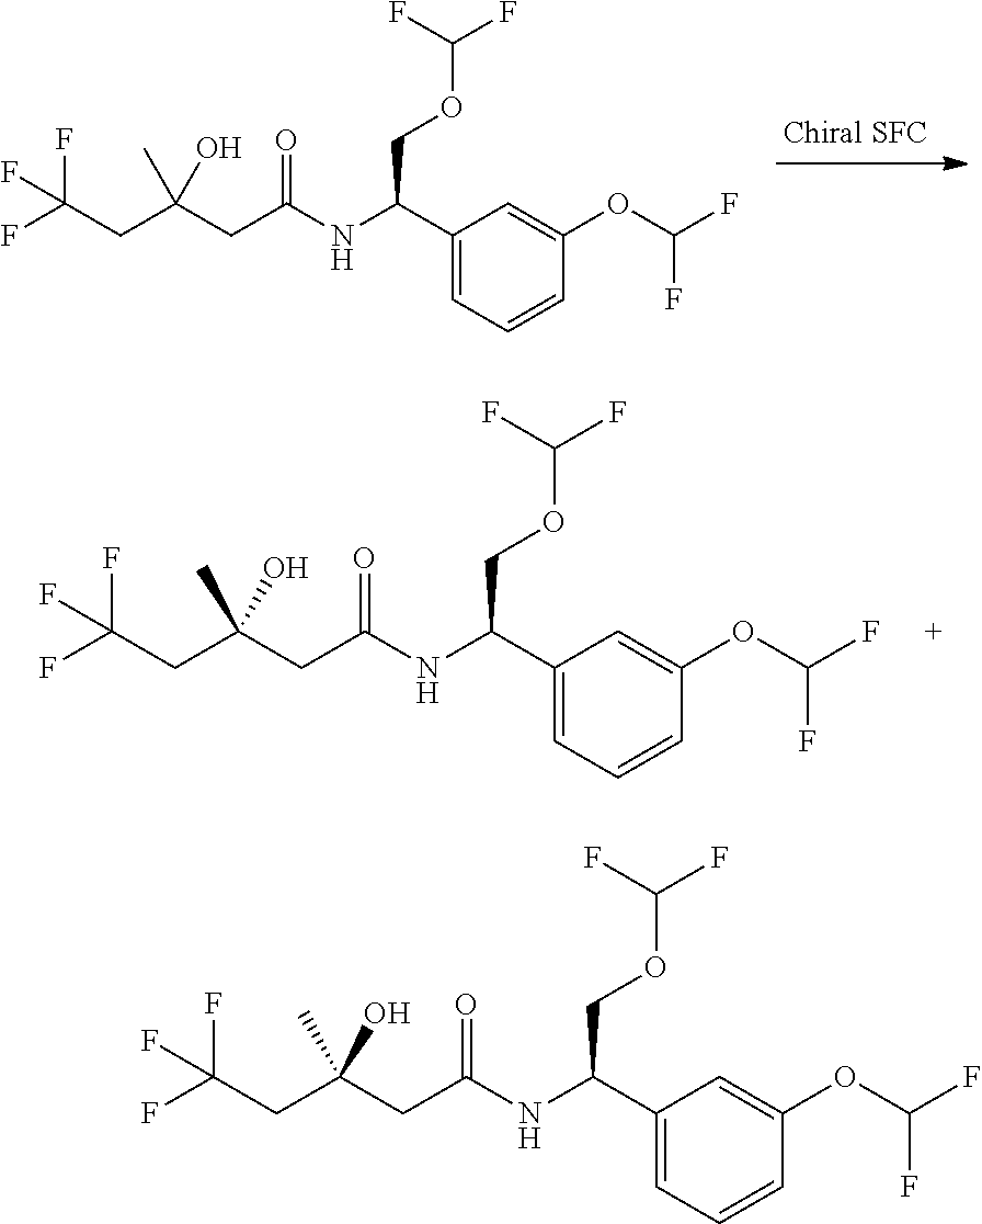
C1=C(OC(F)F)C=CC=C1C(NC(CC(CC(F)(F)F)(C)O)=O)COC(F)F.C1=C(OC(F)F)C=CC=C1C(NC(CC(C)(O)CC(F)(F)F)=O)COC(F)F.C1=C(OC(F)F)C=CC=C1C(NC(CC(CC(F)(F)F)(C)O)=O)COC(F)F
